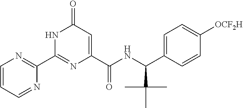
N1C(C2=NC=CC=N2)=NC(C(NC(C2=CC=C([OCF2H])C=C2)C(C)(C)C)=O)=CC1=O
